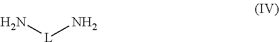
[L](N)N
